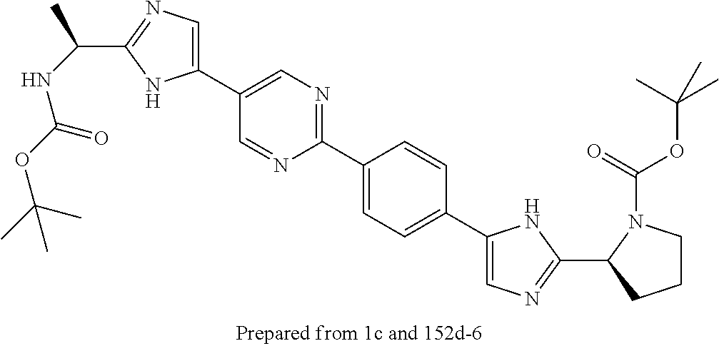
C1(C2=NC=C(C3=CN=C(C(C)NC(OC(C)(C)C)=O)N3)C=N2)=CC=C(C2=CN=C(C3CCCN3C(=O)OC(C)(C)C)N2)C=C1
